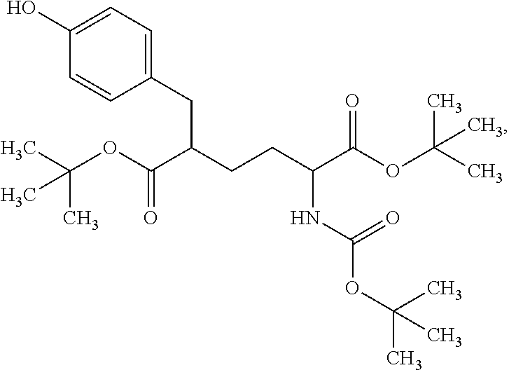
C(OC(C(CCC(C(OC(C)(C)C)=O)NC(=O)OC(C)(C)C)CC1=CC=C(O)C=C1)=O)(C)(C)C
